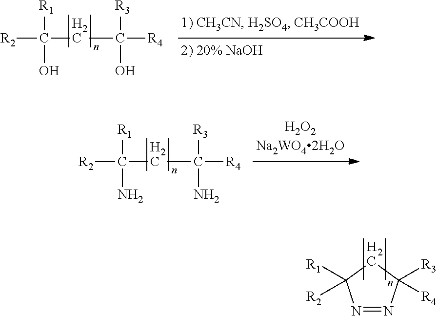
C([R2])(CC([R4])([R3])N)(N)[R1].C([R2])(CC([R4])([R3])O)(O)[R1].N1=NC([R3])([R4])CC1([R1])[R2]
